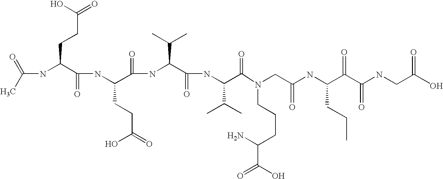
CC(=O)NC(C(NC(C(NC(C(NC(C(=O)N(CC(NC(C(C(NCC(O)=O)=O)=O)CCC)=O)CCCC(N)C(O)=O)C(C)C)=O)C(C)C)=O)CCC(O)=O)=O)CCC(=O)O
